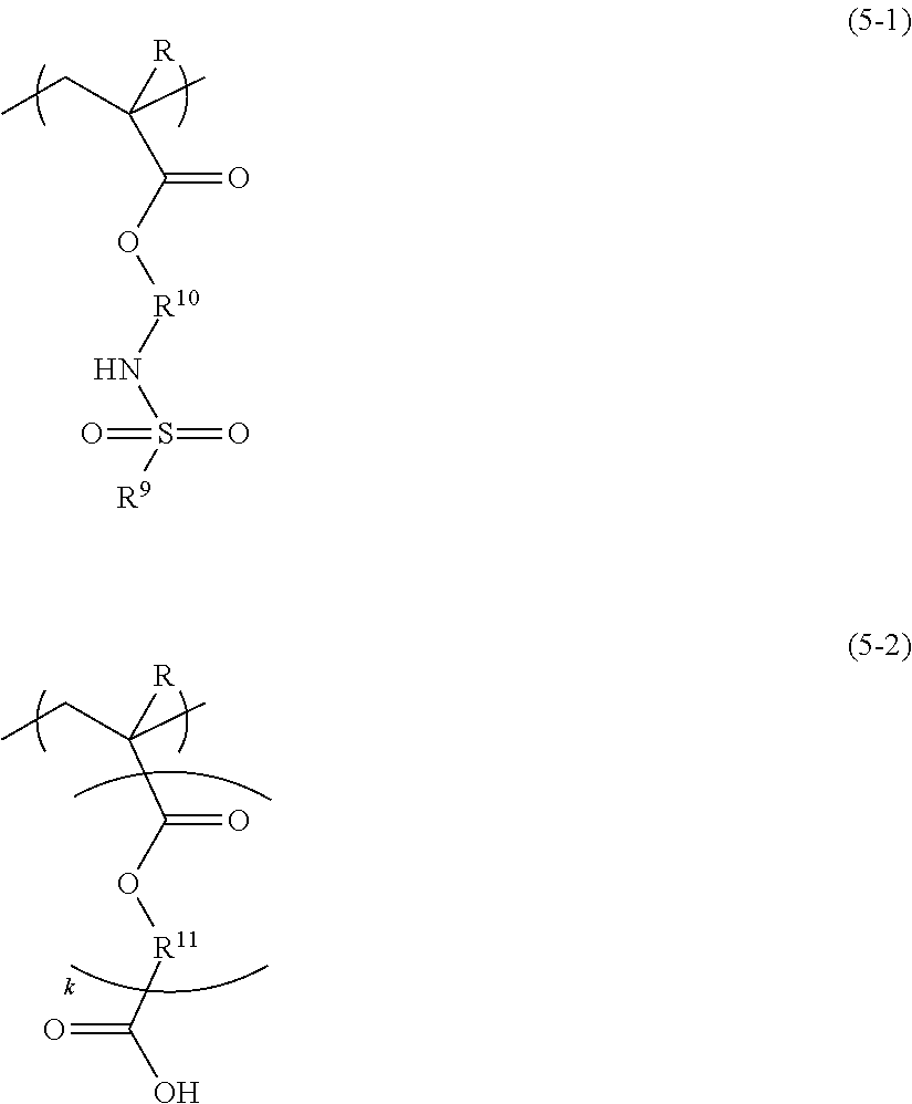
CCC(C)(C(O[R10]NS([R9])(=O)=O)=O)[R].CCC(C)(C(O[R11]C(O)=O)=O)[R]
